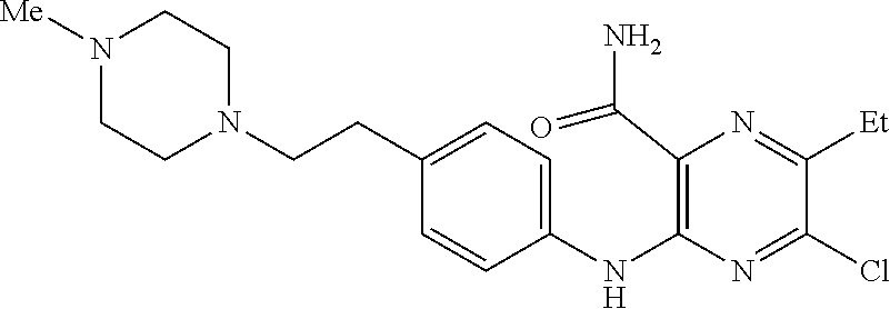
C1(NC2=C(C(N)=O)N=C([Et])C(Cl)=N2)=CC=C(CCN2CCN([Me])CC2)C=C1
